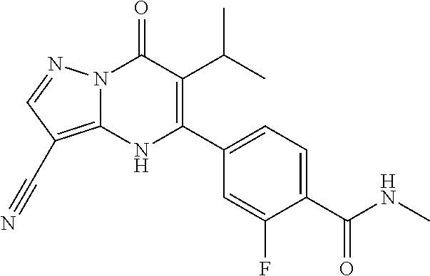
N12C(=C(C#N)C=N1)NC(C1=CC=C(C(NC)=O)C(F)=C1)=C(C(C)C)C2=O
